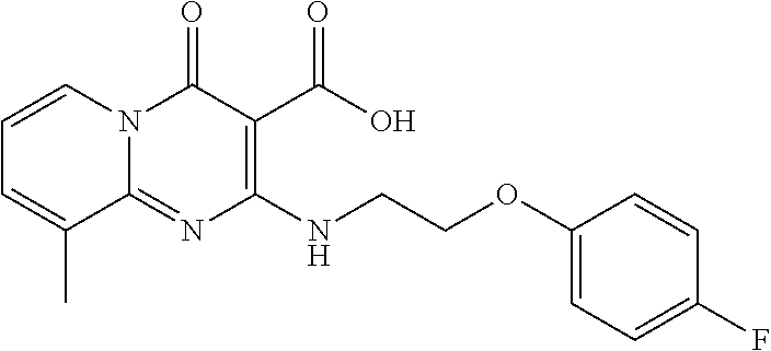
C1=CN2C(=NC(NCCOC3=CC=C(F)C=C3)=C(C(O)=O)C2=O)C(C)=C1
